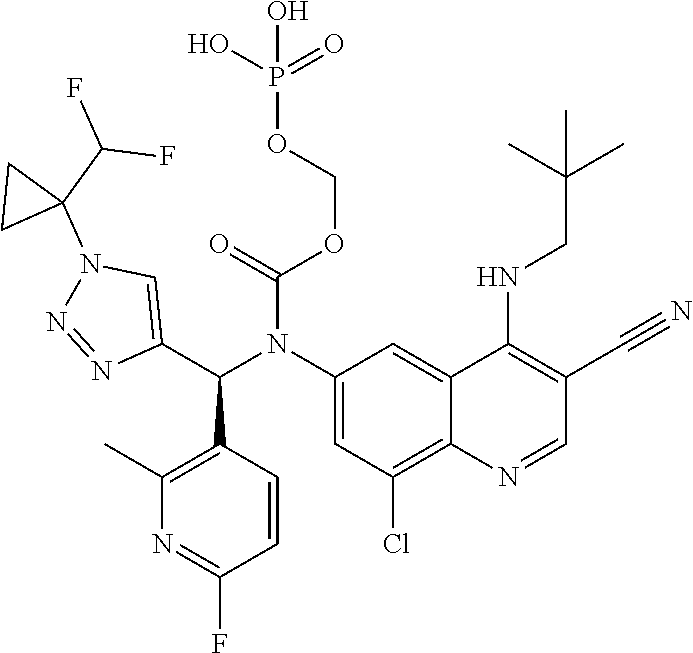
O(COP(O)(=O)O)C(=O)N(C1=CC(Cl)=C2C(=C1)C(NCC(C)(C)C)=C(C#N)C=N2)C(C1=CN(C2(C(F)F)CC2)N=N1)C1=C(C)N=C(F)C=C1
